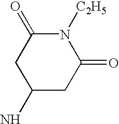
C1(N)CC(=O)N([C2H5])C(=O)C1
